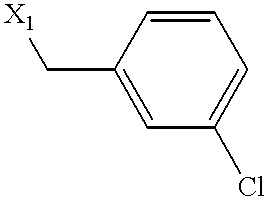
C1(C[X1])=CC(Cl)=CC=C1
